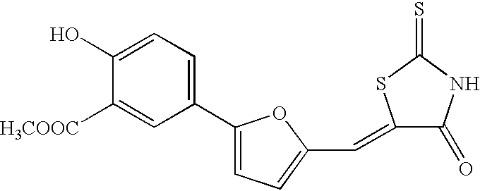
C1(C2=CC=C(C=C3C(=O)NC(=S)S3)O2)=CC=C(O)C([H3COOC])=C1
